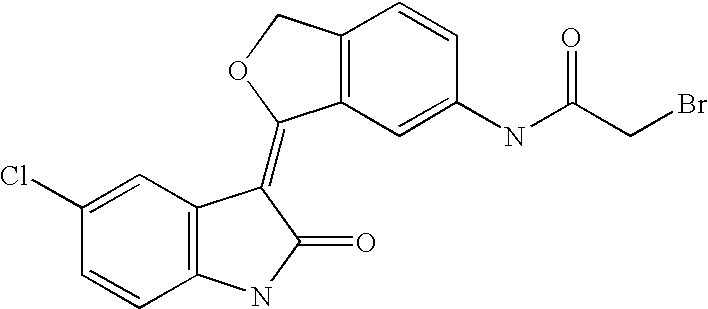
C1=CC2=C(C(=C3C4=C(CO3)C=CC(NC(CBr)=O)=C4)C(=O)N2)C=C1Cl
